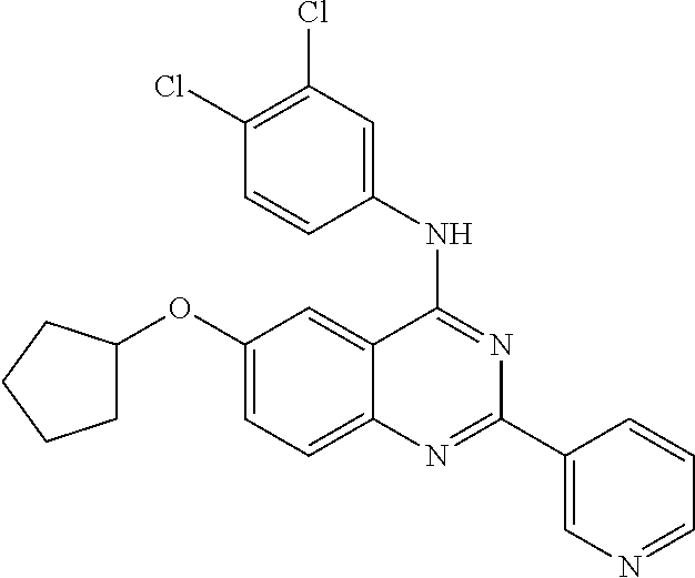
C1(OC2CCCC2)=CC=C2C(=C1)C(NC1=CC(Cl)=C(Cl)C=C1)=NC(C1=CN=CC=C1)=N2
